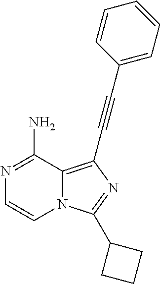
N1=C(N)C2=C(C#CC3=CC=CC=C3)N=C(C3CCC3)N2C=C1
